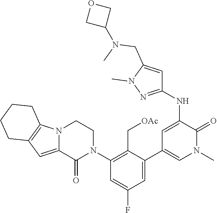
N12C(=CC3=C1CCCC3)C(=O)N(C1=C(C[OAc])C(C3=CN(C)C(=O)C(NC4=NN(C)C(CN(C)C5COC5)=C4)=C3)=CC(F)=C1)CC2
